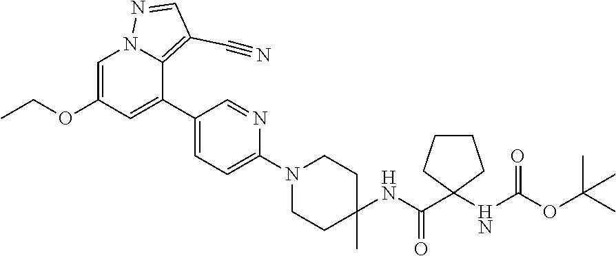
C1=C(OCC)C=C(C2=CC=C(N3CCC(C)(NC(C4(NC(OC(C)(C)C)=O)CCCC4)=O)CC3)N=C2)C2=C(C#N)C=NN12
